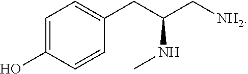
C1=C(O)C=CC(CC(NC)C[NH2])=C1
